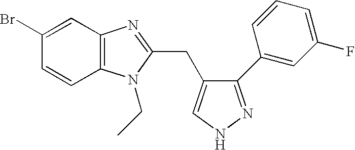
C1=CC2=C(C=C1Br)N=C(CC1=CNN=C1C1=CC(F)=CC=C1)N2CC
